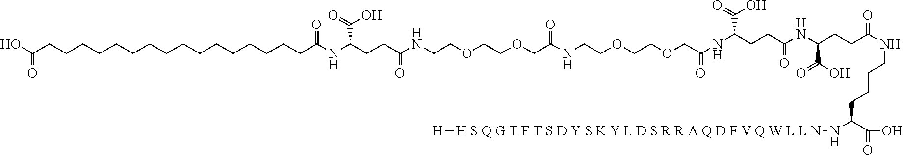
OC(=O)CCCCCCCCCCCCCCCCC(NC(C(O)=O)CCC(NCCOCCOCC(NCCOCCOCC(=O)NC(CCC(NC(CCC(NCCCCC(N[H S Q G T F T S D Y S K Y L D S R R A Q D F V Q W L L N][H])C(O)=O)=O)C(O)=O)=O)C(O)=O)=O)=O)=O
